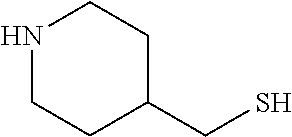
C1(CS)CCNCC1
